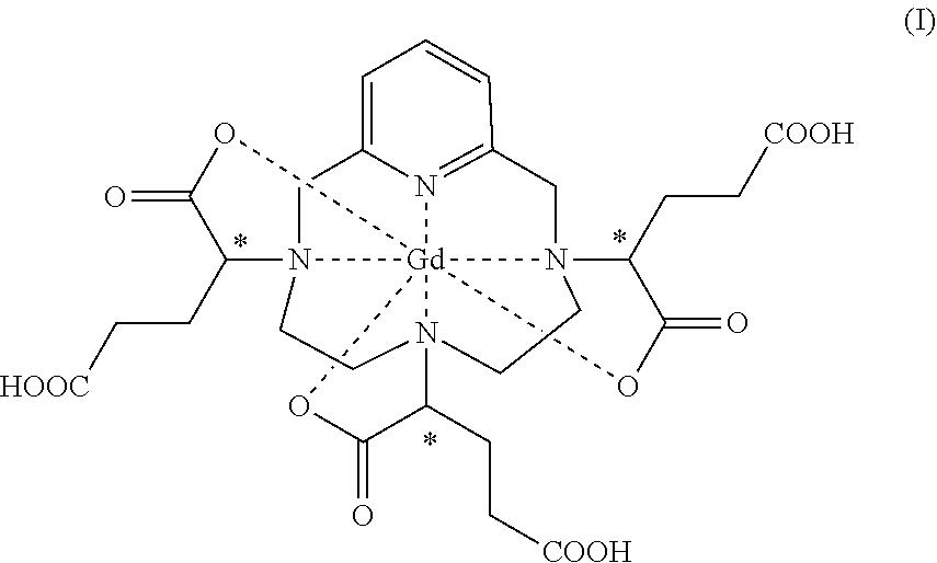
N123[Gd]4567(N(C(CC[COOH])C(=O)O4)(CC4=N5C(=CC=C4)C1)CCN6(C(CC[COOH])C(=O)O7)CC2)OC(=O)C3CC[HOOC]
